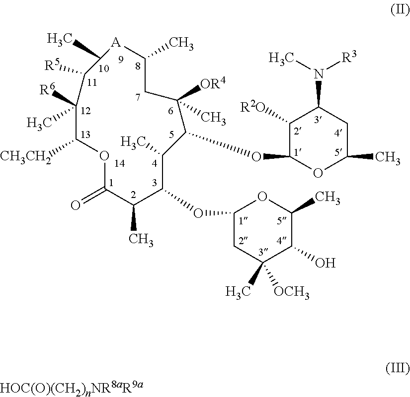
C1(OC2C(C)C(OC3OC(C)CC(N(C)[R3])C3[R2O])C(C)([OR4])CC(C)[A]C(C)C([R5])C(C)([R6])C([CH3CH2])OC(=O)C2C)CC([OCH3])(C)C(O)C(C)O1
